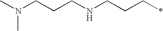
CN(CCCNCCC*)C
